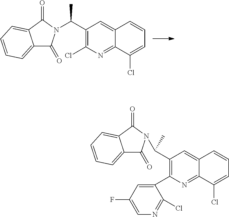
C(C1=C(Cl)N=C2C(=C1)C=CC=C2Cl)(C)N1C(=O)C2=CC=CC=C2C1=O.C12=CC=CC=C1C(=O)N(C(C1=C(C3=CC(F)=CN=C3Cl)N=C3C(=C1)C=CC=C3Cl)C)C2=O
